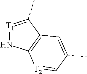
C1=[T2]C2=C(C=C1C)C(C)=[T1]N2
